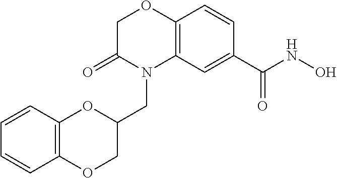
C1C(=O)N(CC2COC3=C(O2)C=CC=C3)C2=C(O1)C=CC(C(NO)=O)=C2
